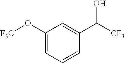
C1(O[F3C])=CC=CC(C([CF3])O)=C1
